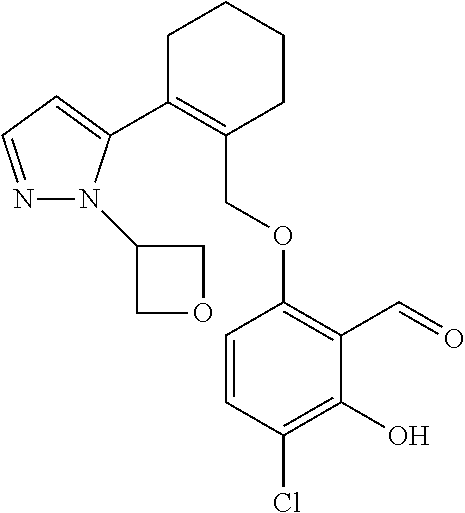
C1C(C2=CC=NN2C2COC2)=C(COC2=C(C=O)C(O)=C(Cl)C=C2)CCC1
